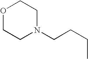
O1CCN(CCCC)CC1
